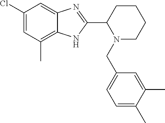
C1(Cl)=CC(C)=C2C(=C1)N=C(C1N(CC3=CC=C(C)C(C)=C3)CCCC1)N2
